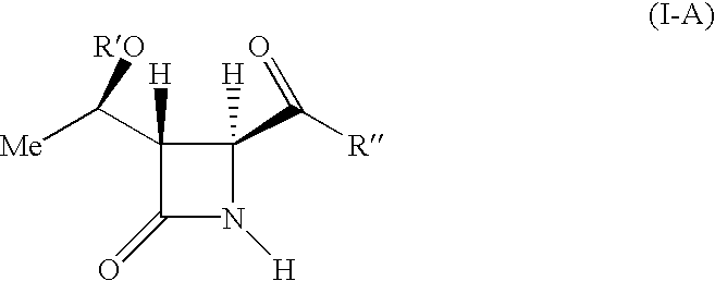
C1([H])(C([Me])[RO])C(=O)N([H])C1([H])C(=O)[R]
